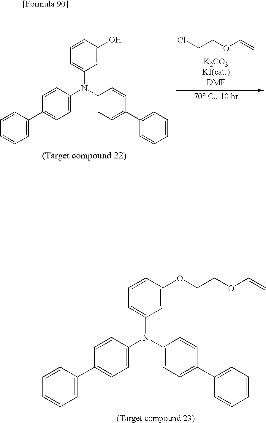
C1=CC=CC=C1C1=CC=C(N(C2=CC=C(C3=CC=CC=C3)C=C2)C2=CC=CC(O)=C2)C=C1.ClCCOC=C.C1=CC=CC=C1C1=CC=C(N(C2=CC=CC(OCCOC=C)=C2)C2=CC=C(C3=CC=CC=C3)C=C2)C=C1
